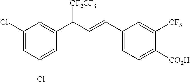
C1(Cl)=CC(Cl)=CC(C(C=CC2=CC=C([CO2H])C([CF3])=C2)[CF2CF3])=C1
